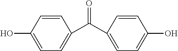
C1=C(C(C2=CC=C(O)C=C2)=O)C=CC(O)=C1
